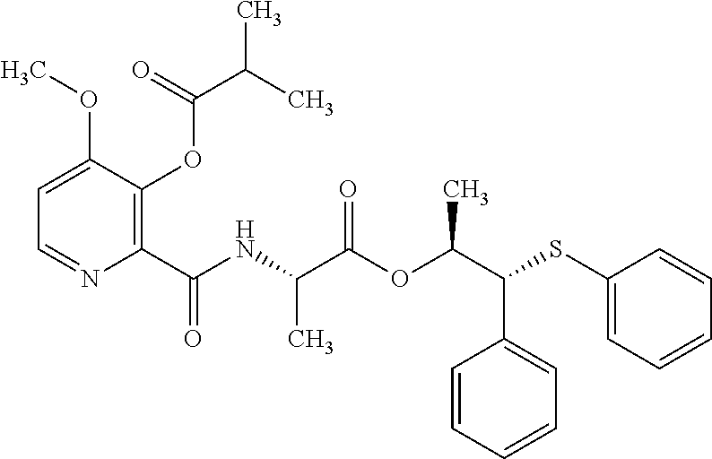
C1(C(=O)NC(C(OC(C(SC2=CC=CC=C2)C2=CC=CC=C2)C)=O)C)=C(OC(C(C)C)=O)C(OC)=CC=N1
